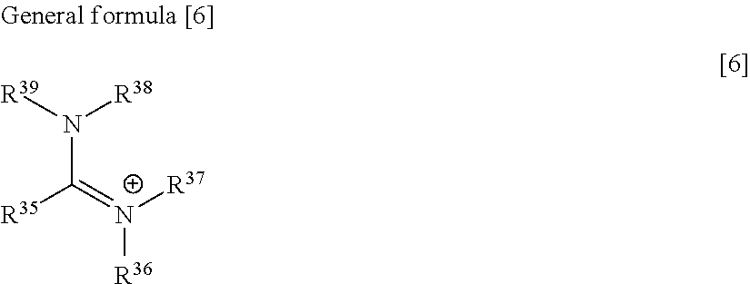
N(C(=[N+]([R37])[R36])[R35])([R39])[R38]
